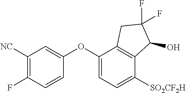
C1([NC])=C(F)C=CC(OC2=CC=C([SO2CF2H])C3=C2CC(F)(F)C3O)=C1
